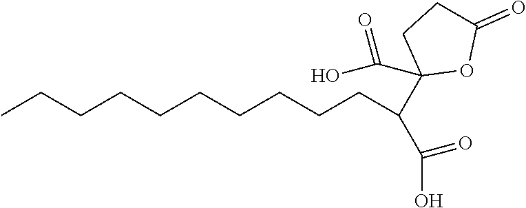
CCCCCCCCCCC(C1(C(O)=O)OC(=O)CC1)C(O)=O
